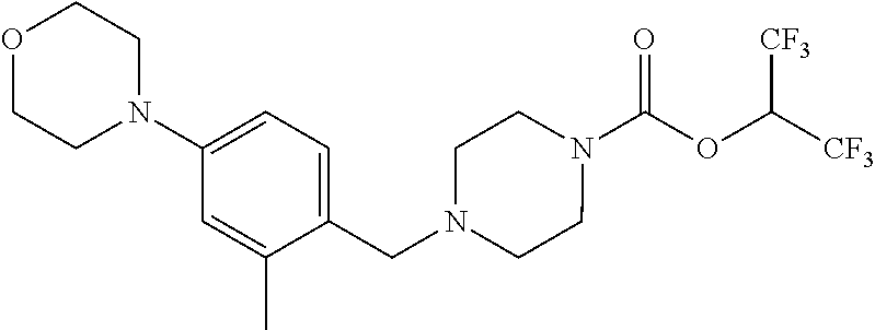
N1(C(OC([CF3])[CF3])=O)CCN(CC2=CC=C(N3CCOCC3)C=C2C)CC1
